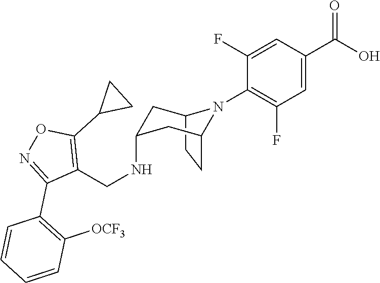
C12CCC(CC(NCC3=C(C4CC4)ON=C3C3=C([OCF3])C=CC=C3)C1)N2C1=C(F)C=C(C(O)=O)C=C1F
